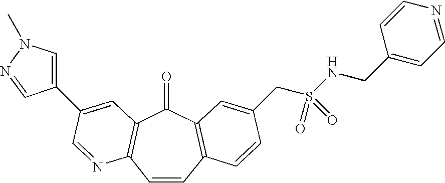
C1=CC2=C(C(=O)C3=C1N=CC(C1=CN(C)N=C1)=C3)C=C(CS(NCC1=CC=NC=C1)(=O)=O)C=C2
